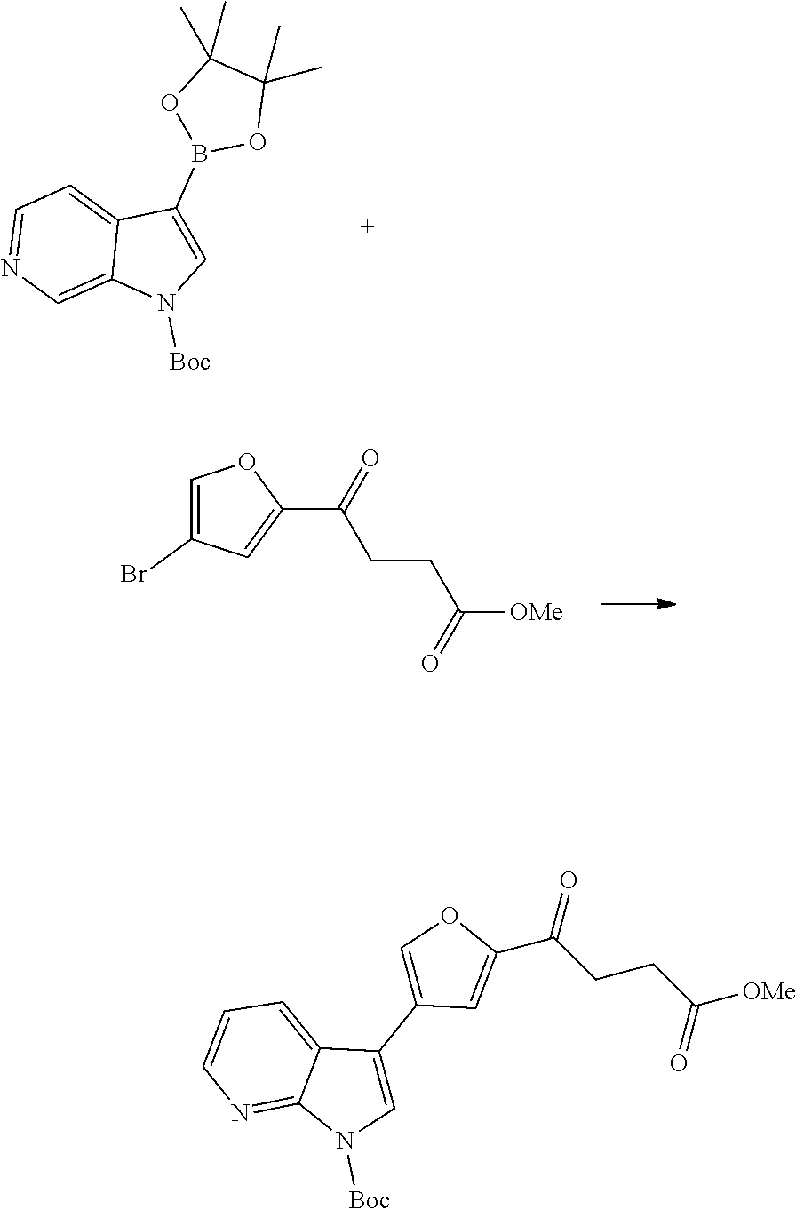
C12=CN=CC=C1C(B1OC(C)(C)C(C)(C)O1)=CN2[Boc].C1(Br)=COC(C(=O)CCC(=O)[OMe])=C1.C1(C2=CN([Boc])C3=NC=CC=C32)=COC(C(=O)CCC(=O)[OMe])=C1
